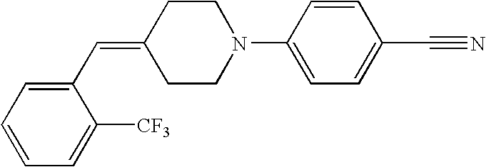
C1(C=C2CCN(C3=CC=C(C#N)C=C3)CC2)=CC=CC=C1[CF3]
